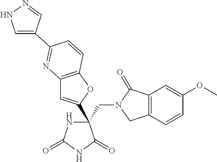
C(C1(C2=CC3=C(O2)C=CC(C2=CNN=C2)=N3)NC(=O)NC1=O)N1CC2=C(C1=O)C=C(OC)C=C2
